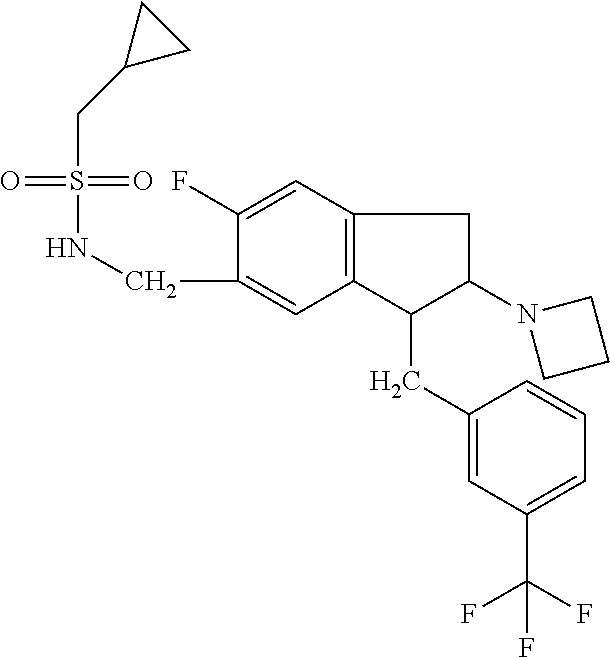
O=S(=O)(CC1CC1)NCC1=CC2=C(C=C1F)CC(N1CCC1)C2CC1=CC(C(F)(F)F)=CC=C1
